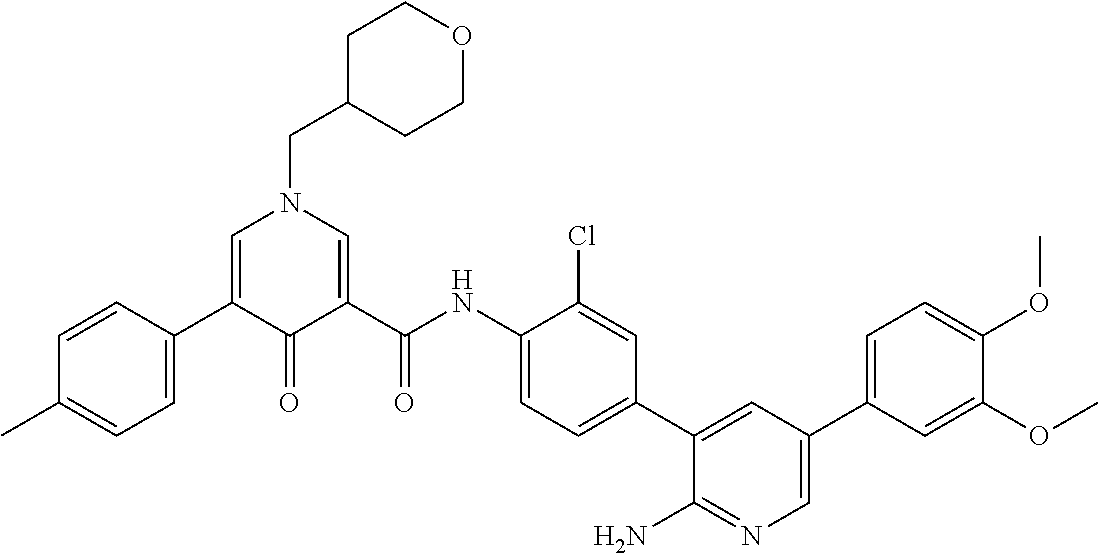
C1=C(C2=CC=C(C)C=C2)C(=O)C(C(NC2=CC=C(C3=CC(C4=CC=C(OC)C(OC)=C4)=CN=C3N)C=C2Cl)=O)=CN1CC1CCOCC1
